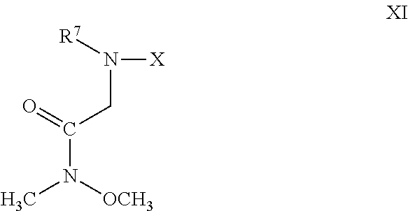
C(N([OCH3])C)(=O)CN([R7])[X]
